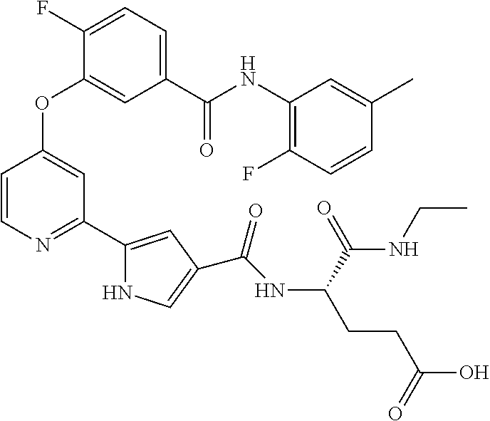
C1(F)=CC=C(C(NC2=C(F)C=CC(C)=C2)=O)C=C1OC1=CC(C2=CC(C(NC(CCC(=O)O)C(=O)NCC)=O)=CN2)=NC=C1
